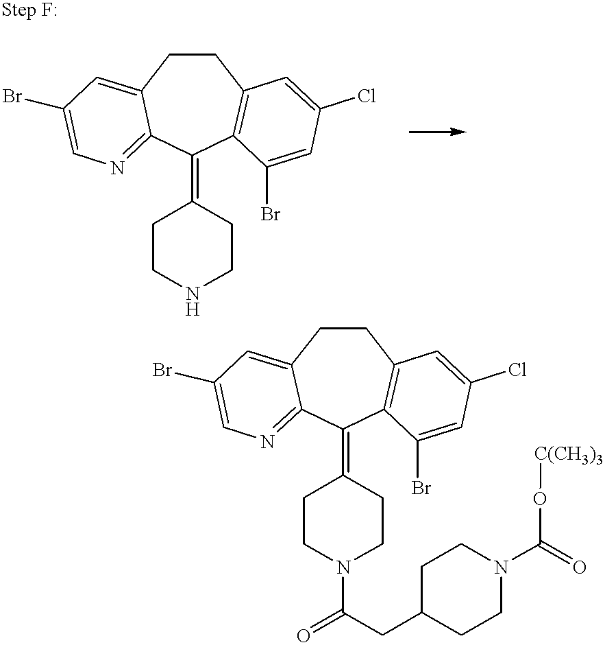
C1CC2=CC(Br)=CN=C2C(=C2CCNCC2)C2=C1C=C(Cl)C=C2Br.C1CC2=CC(Br)=CN=C2C(=C2CCN(C(=O)CC3CCN(C(=O)O[C(CH3)3])CC3)CC2)C2=C1C=C(Cl)C=C2Br
